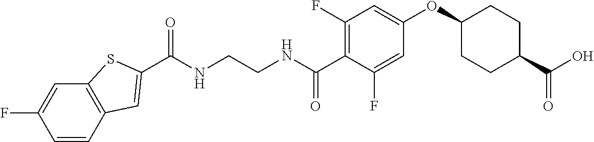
C(NCCNC(C1=C(F)C=C(OC2CCC(C(O)=O)CC2)C=C1F)=O)(=O)C1=CC2=C(C=C(F)C=C2)S1
